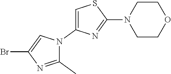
C1(C)=NC(Br)=CN1C1=CSC(N2CCOCC2)=N1
